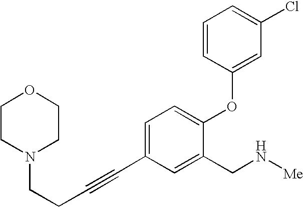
C1=C(C#CCCN2CCOCC2)C=C(CN[Me])C(OC2=CC(Cl)=CC=C2)=C1
